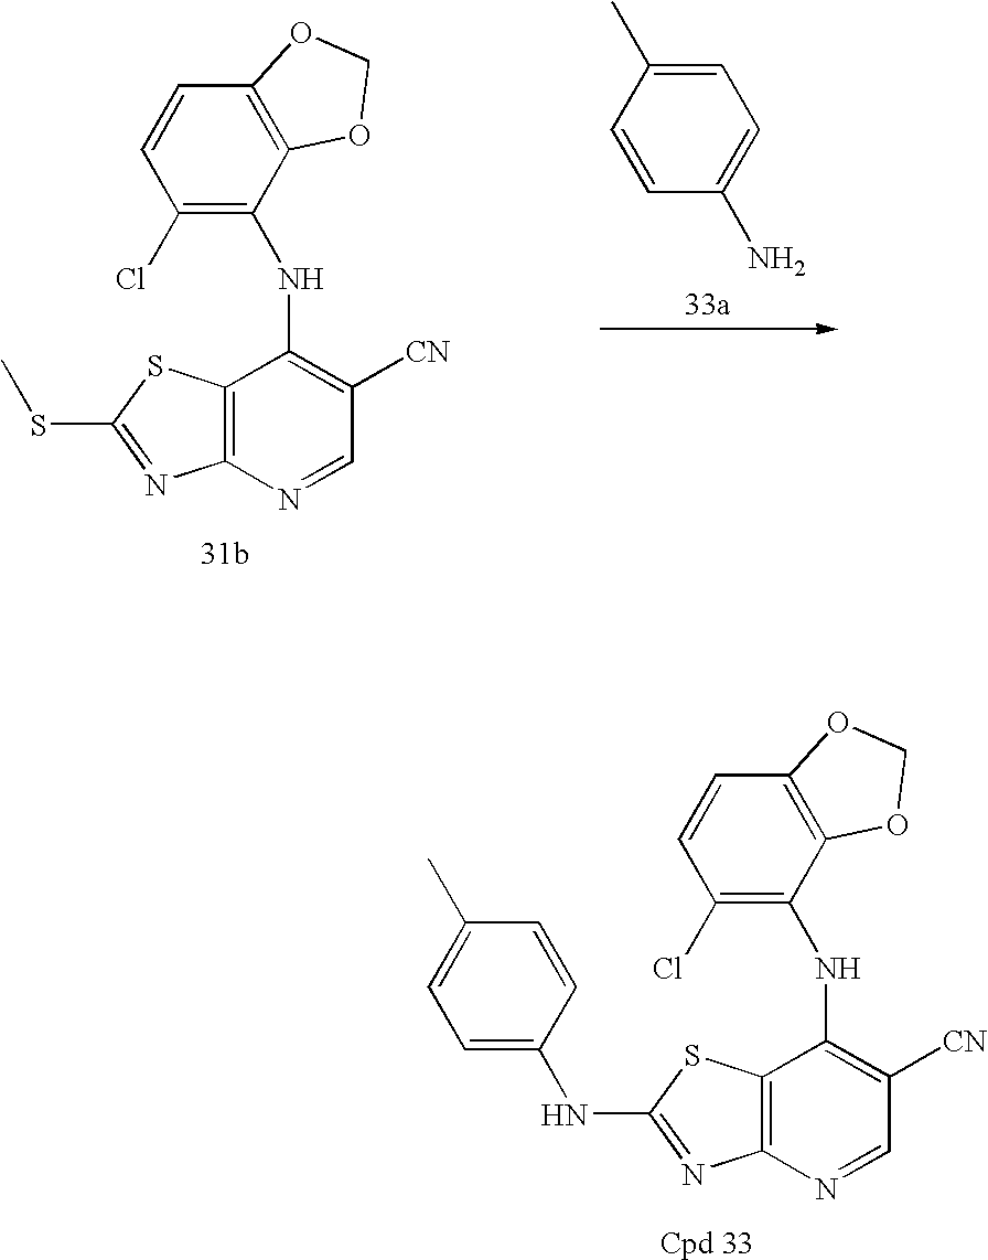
C1=C(C)C=CC(N)=C1.C12=C(N=CC([CN])=C1NC1=C(Cl)C=CC3=C1OCO3)N=C(SC)S2.C12=C(N=CC([CN])=C1NC1=C(Cl)C=CC3=C1OCO3)N=C(NC1=CC=C(C)C=C1)S2
